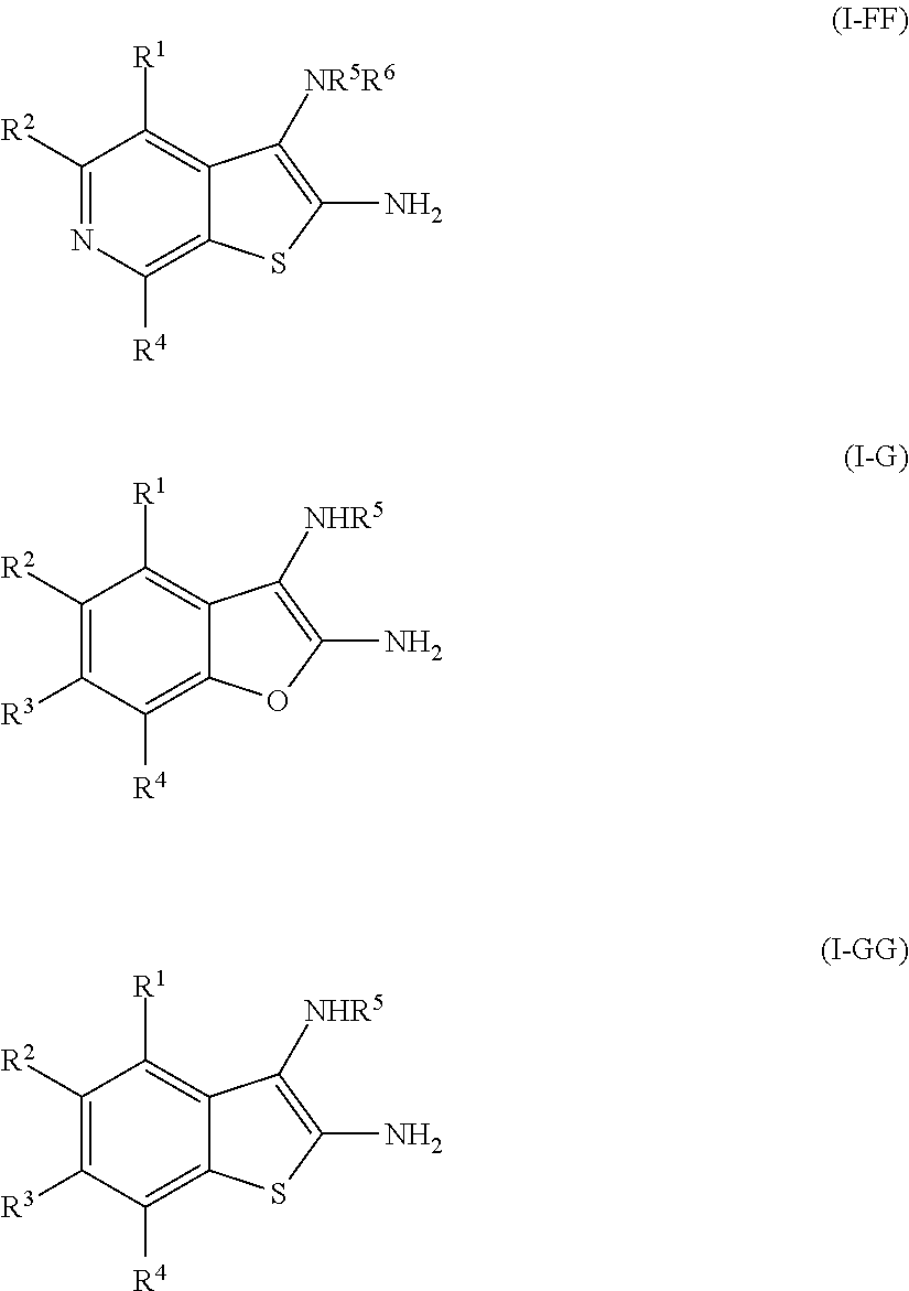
C1([R2])=NC([R4])=C2C(=C1[R1])C([NR5R6])=C(N)S2.C1([R2])=C([R3])C([R4])=C2C(=C1[R1])C([NHR5])=C(N)O2.C1([R2])=C([R3])C([R4])=C2C(=C1[R1])C([NHR5])=C(N)S2
